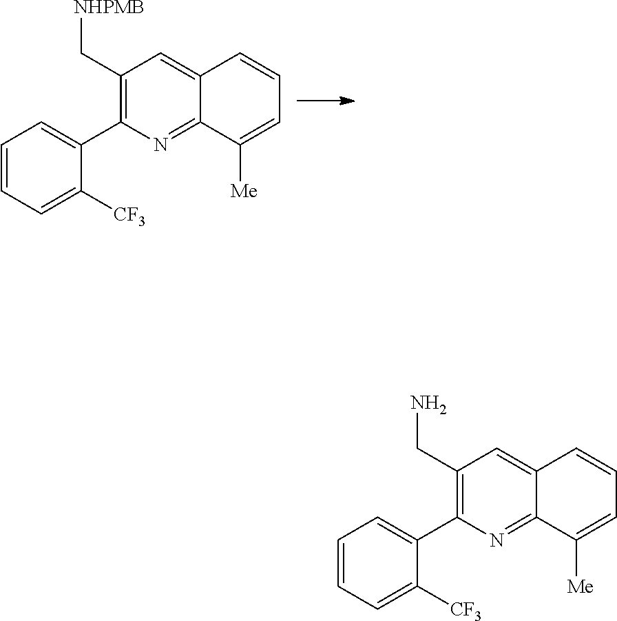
C1=CC=C([CF3])C(C2=C(C[NHPMB])C=C3C(=N2)C([Me])=CC=C3)=C1.C1=CC=C([CF3])C(C2=C(CN)C=C3C(=N2)C([Me])=CC=C3)=C1
